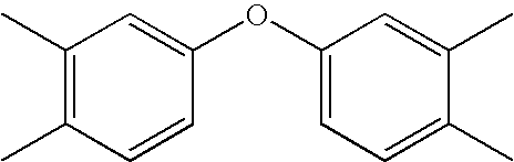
C1(C)=C(C)C=CC(OC2=CC=C(C)C(C)=C2)=C1
